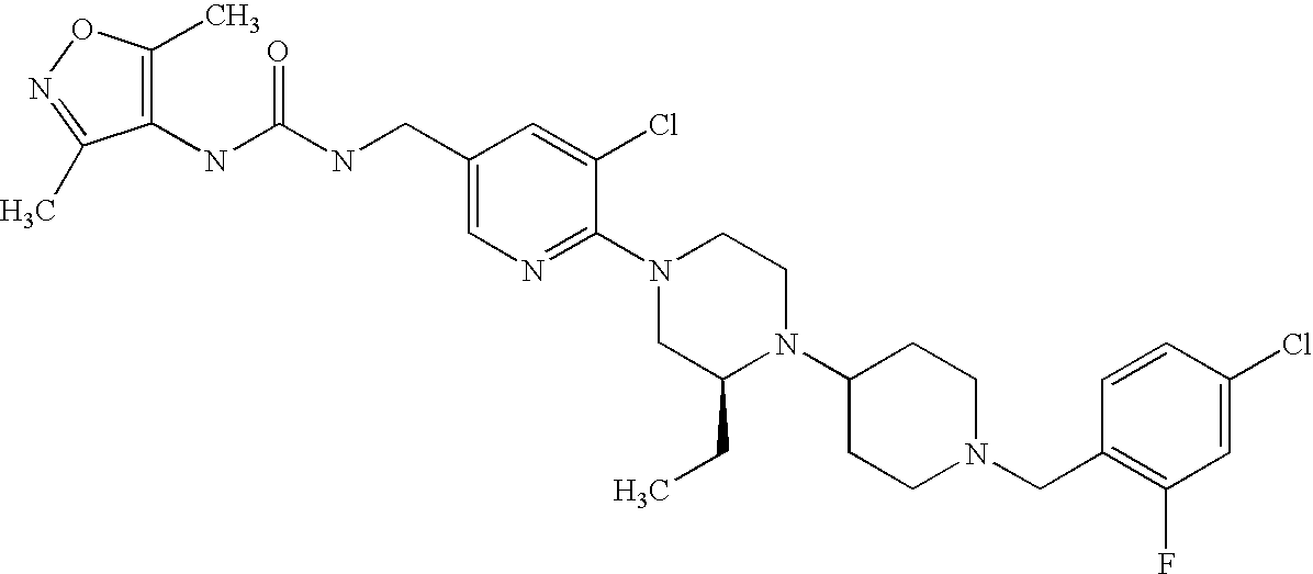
C1(Cl)=CC(F)=C(CN2CCC(N3C(CC)CN(C4=NC=C(CNC(NC5=C(C)ON=C5C)=O)C=C4Cl)CC3)CC2)C=C1
